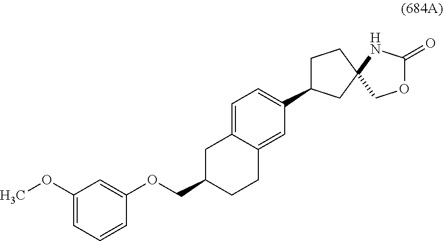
C1(OC)=CC=CC(OCC2CCC3=CC(C4CCC5(C4)COC(=O)N5)=CC=C3C2)=C1
